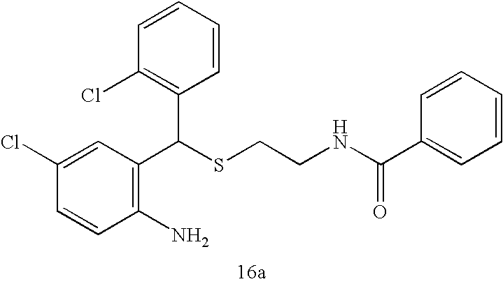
C1=CC(Cl)=CC(C(SCCNC(C2=CC=CC=C2)=O)C2=C(Cl)C=CC=C2)=C1N
